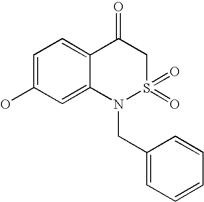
C1=C(O)C=C2C(=C1)C(=O)CS(=O)(=O)N2CC1=CC=CC=C1
